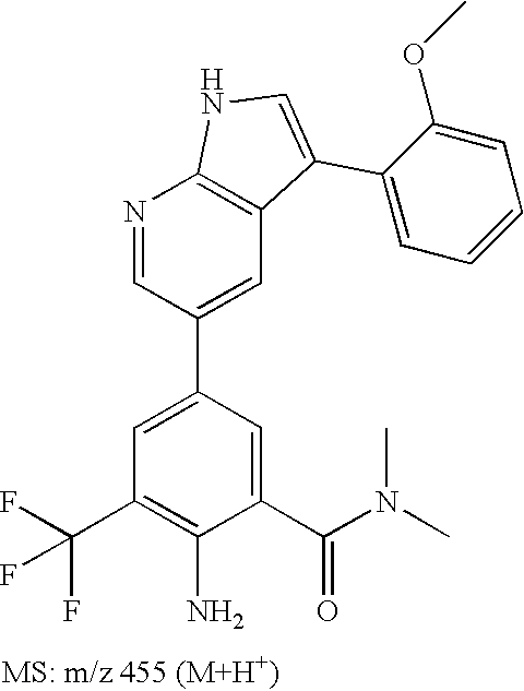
N1=CC(C2=CC(C(F)(F)F)=C(N)C(C(N(C)C)=O)=C2)=CC2=C1NC=C2C1=CC=CC=C1OC
